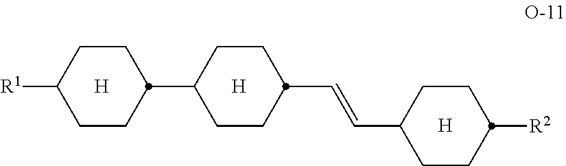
C1CC(C2CCC(C=CC3CCC([R2])CC3)CC2)CCC1[R1].[H].[H].[H]
